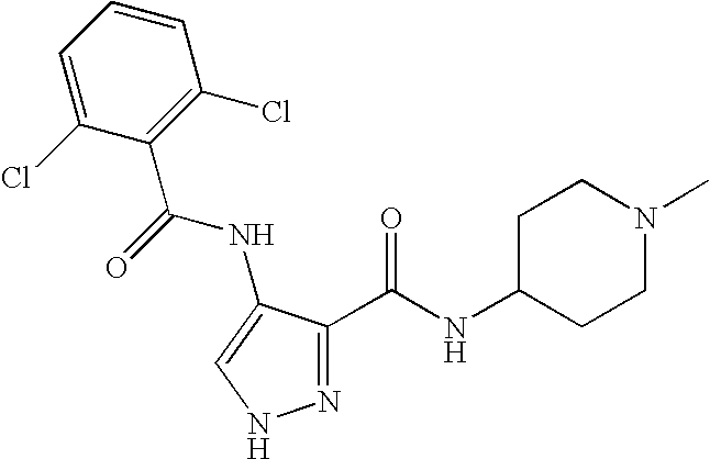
C1(C(NC2=CNN=C2C(=O)NC2CCN(C)CC2)=O)=C(Cl)C=CC=C1Cl
